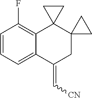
C1=CC=C2C(=C1F)C1(C3(CC2=C[CN])CC3)CC1
